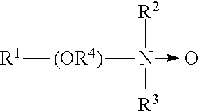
[R1][(OR4)]N(->O)([R2])[R3]
